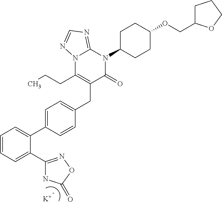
C1=C(C2=CC=CC=C2C2=NOC(=O)N2)C=CC(CC2=C(CCC)N3C(=NC=N3)N(C3CCC(OCC4CCCO4)CC3)C2=O)=C1.[K]
